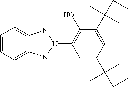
C1=CC=C2C(=C1)N1N2N1C1=C(O)C(C(CC)(C)C)=CC(C(CC)(C)C)=C1
